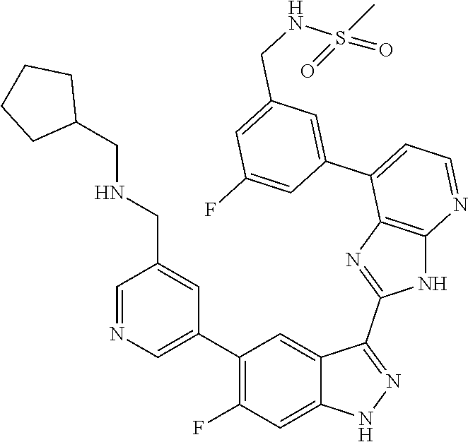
C1=NC=C(C2=C(F)C=C3C(=C2)C(C2=NC4=C(N2)N=CC=C4C2=CC(CNS(=O)(C)=O)=CC(F)=C2)=NN3)C=C1CNCC1CCCC1
